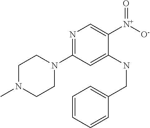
N1=C(N2CCN(C)CC2)C=C(NCC2=CC=CC=C2)C([N+](=O)[O-])=C1
